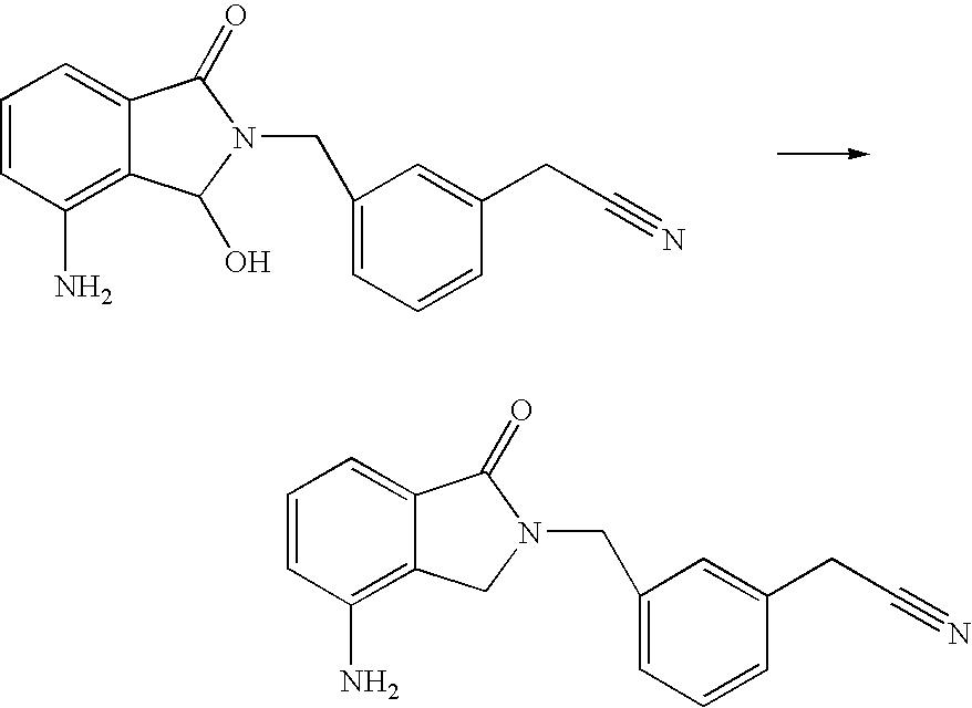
C1=CC(N)=C2C(=C1)C(=O)N(CC1=CC=CC(CC#N)=C1)C2O.C1=CC(N)=C2C(=C1)C(=O)N(CC1=CC=CC(CC#N)=C1)C2
